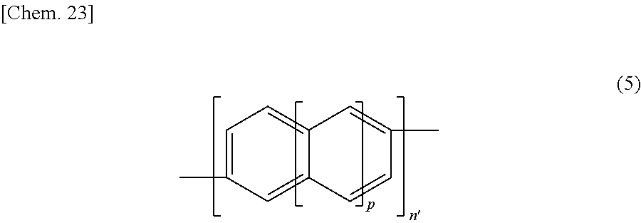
C1=C(C)C=C2C(=C1)C=C(C)C=C2
